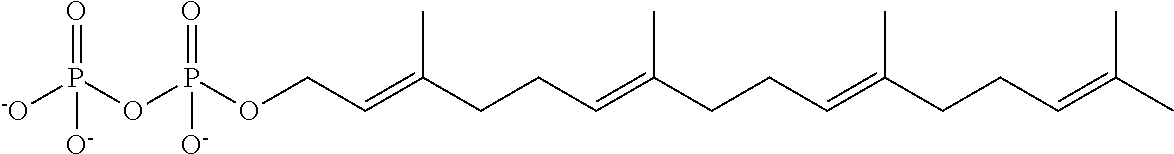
[-O]P(OP(OCC=C(CCC=C(CCC=C(CCC=C(C)C)C)C)C)(=O)[O-])(=O)[O-]
